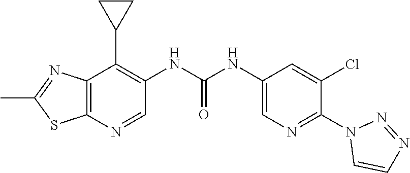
C12=C(N=CC(NC(NC3=CN=C(N4C=CN=N4)C(Cl)=C3)=O)=C1C1CC1)SC(C)=N2
